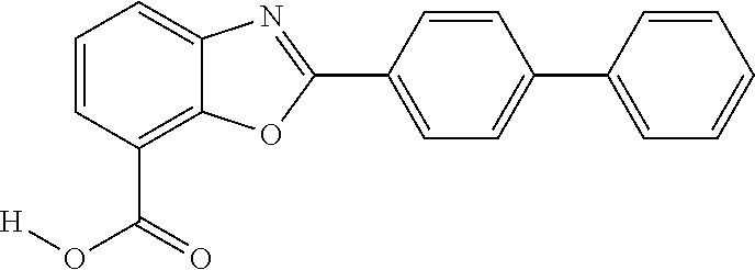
C1=CC(C(O[H])=O)=C2C(=C1)N=C(C1=CC=C(C3=CC=CC=C3)C=C1)O2
